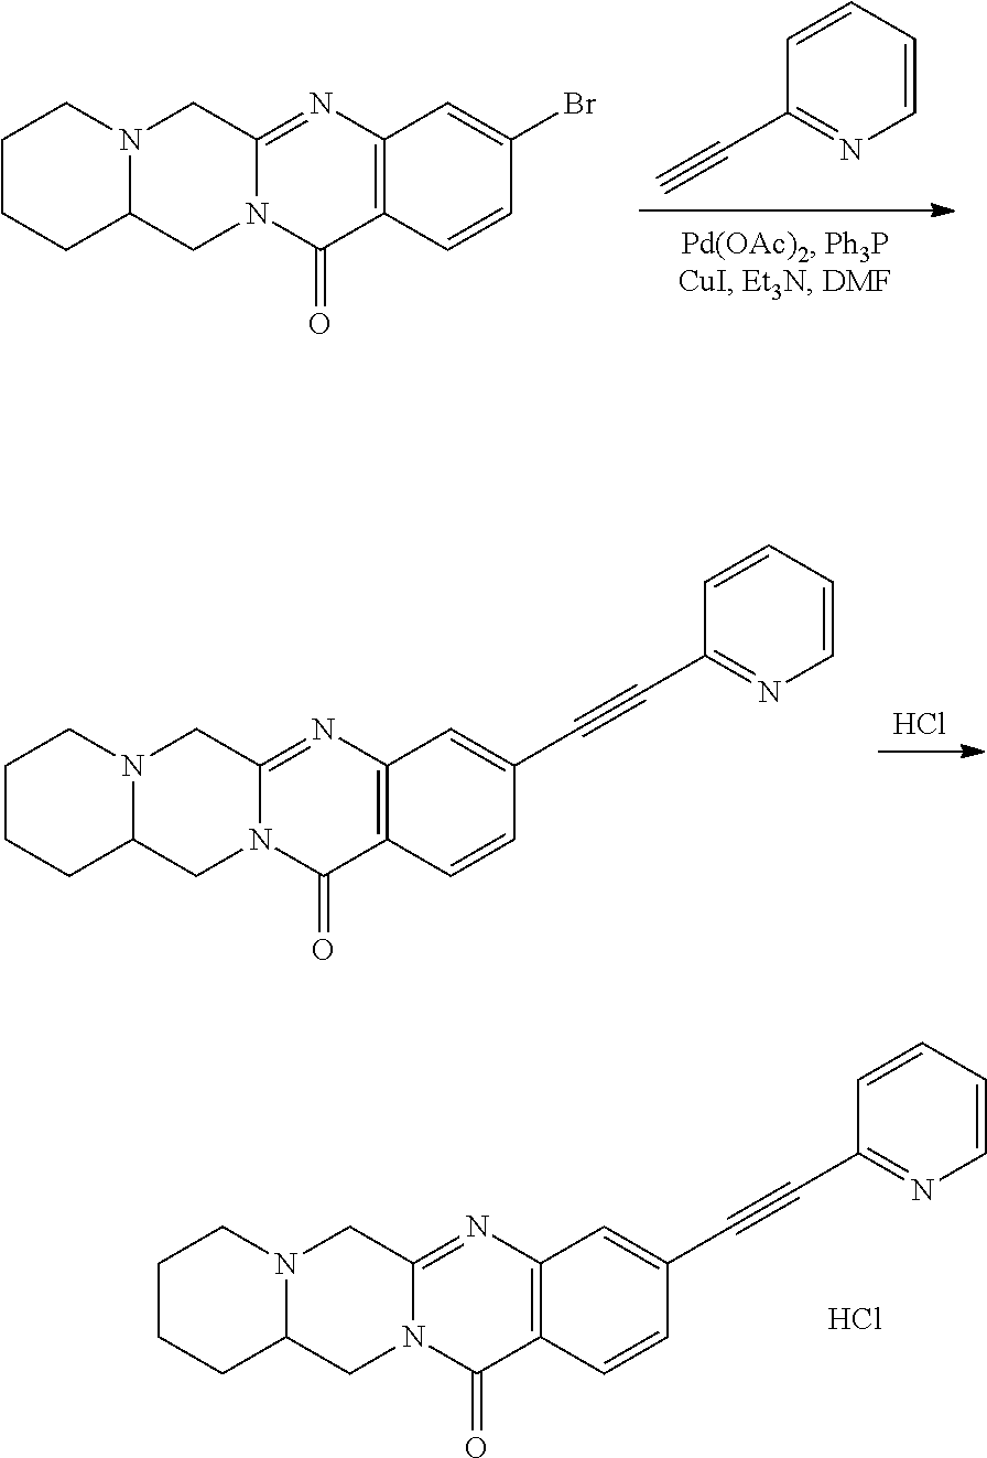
C1(C#C)=NC=CC=C1.C12=C(N=C3N(C1=O)CC1N(C3)CCCC1)C=C(Br)C=C2.Cl.C12=C(N=C3N(C1=O)CC1N(C3)CCCC1)C=C(C#CC1=NC=CC=C1)C=C2.C12=C(N=C3N(C1=O)CC1N(C3)CCCC1)C=C(C#CC1=NC=CC=C1)C=C2.Cl
